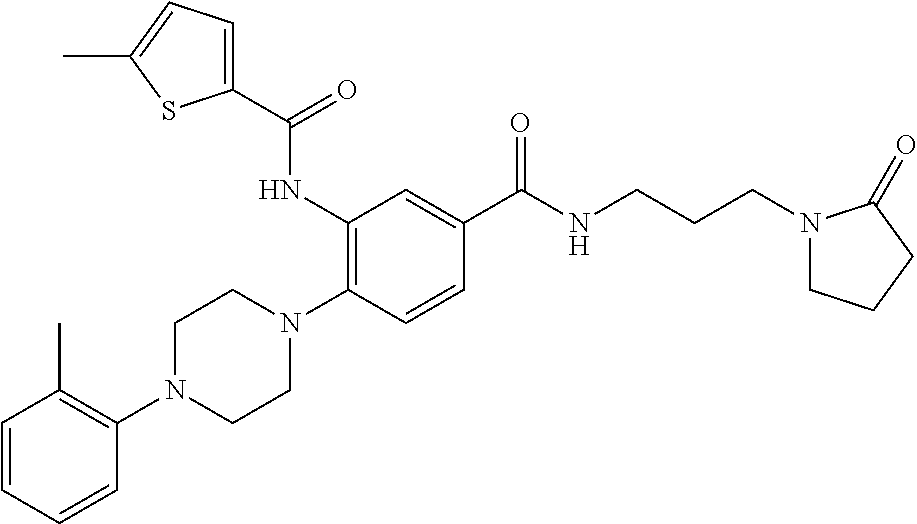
C1=CC=CC(N2CCN(C3=C(NC(C4=CC=C(C)S4)=O)C=C(C(NCCCN4CCCC4=O)=O)C=C3)CC2)=C1C
